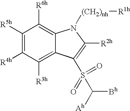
C1([R5h])=C([R4h])C([R3h])=C2C(=C1[R6h])N([(CH2)nh][R1h])C([R2h])=C2S(C([Bh])[Ah])(=O)=O
